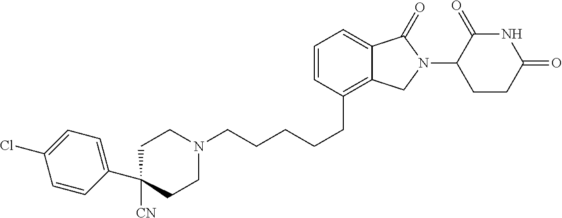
C1N(CCCCCC2=C3C(=CC=C2)C(=O)N(C2C(=O)NC(=O)CC2)C3)CCC([CN])(C2=CC=C(Cl)C=C2)C1
